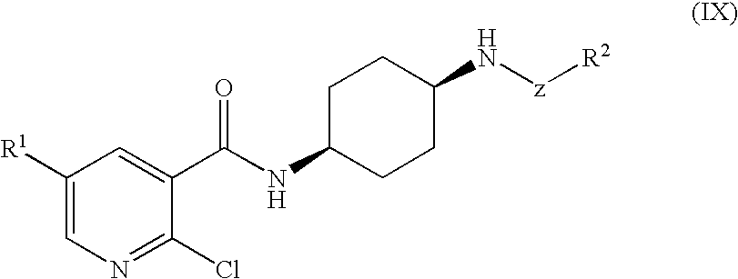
C1([R1])=CN=C(Cl)C(C(NC2CCC(N[z][R2])CC2)=O)=C1
